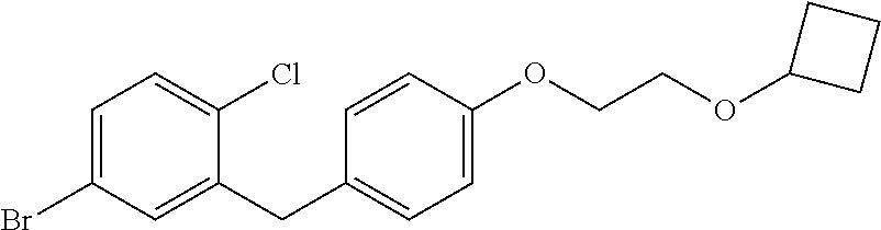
BrC1=CC=C(Cl)C(CC2=CC=C(OCCOC3CCC3)C=C2)=C1
